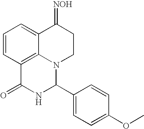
C1=CC2=C3C(=C1)C(=[NOH])CCN3C(C1=CC=C(OC)C=C1)NC2=O
